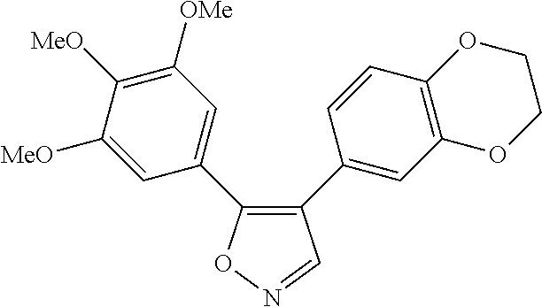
C1(C2=CC3=C(C=C2)OCCO3)=C(C2=CC([OMe])=C([MeO])C([MeO])=C2)ON=C1
